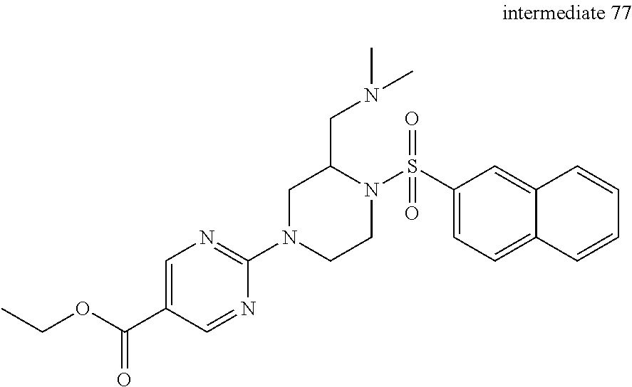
C1=C(C(OCC)=O)C=NC(N2CCN(S(C3=CC=C4C(=C3)C=CC=C4)(=O)=O)C(CN(C)C)C2)=N1
